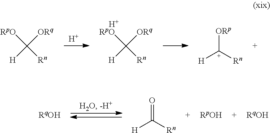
[H].[RpO]C([Rn])([H])[ORq].[H].[RpO]C([Rn])([H])[ORq].[H][C+]([Rn])[ORp].[H]C([Rn])=O
